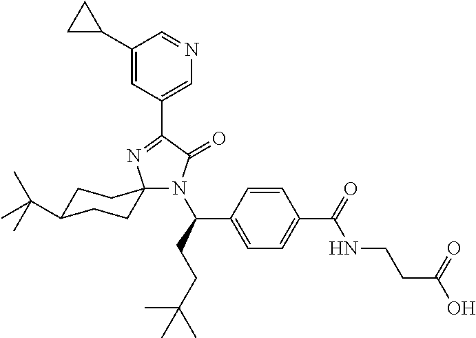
N1(C(C2=CC=C(C(NCCC(=O)O)=O)C=C2)CCC(C)(C)C)C(=O)C(C2=CN=CC(C3CC3)=C2)=NC12CCC(C(C)(C)C)CC2
